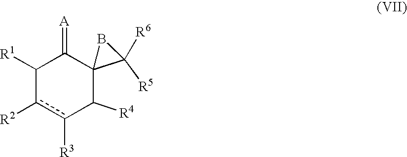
C1([R1])c([R2])c([R3])C([R4])C2(C1=[A])C([R5])([R6])B2
